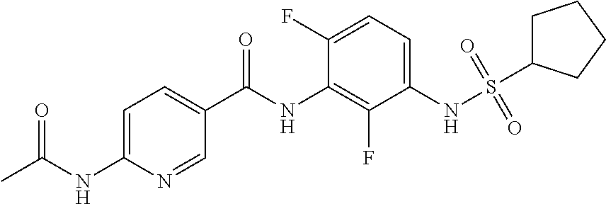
C1=C(NC(C)=O)N=CC(C(NC2=C(F)C(NS(=O)(=O)C3CCCC3)=CC=C2F)=O)=C1
